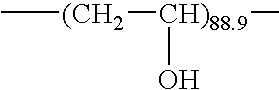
C[(CH2][CH)88.9](C)O
